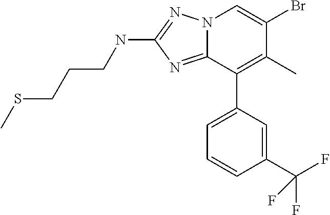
N12C(=NC(NCCCSC)=N1)C(C1=CC=CC(C(F)(F)F)=C1)=C(C)C(Br)=C2
